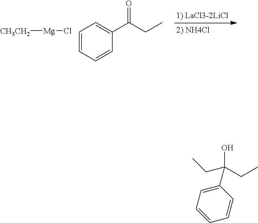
[CH3CH2][Mg]Cl.C1=CC=CC(C(=O)CC)=C1.C1(C(CC)(CC)O)=CC=CC=C1
